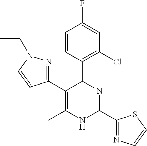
C1=CC(C2C(C3=NN(CC)C=C3)=C(C)NC(C3=NC=CS3)=N2)=C(Cl)C=C1F
